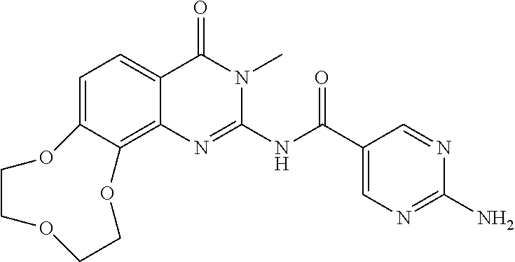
C1=C2C(=C3C(=C1)C(=O)N(C)C(NC(=O)C1=CN=C(N)N=C1)=N3)OCCOCCO2
